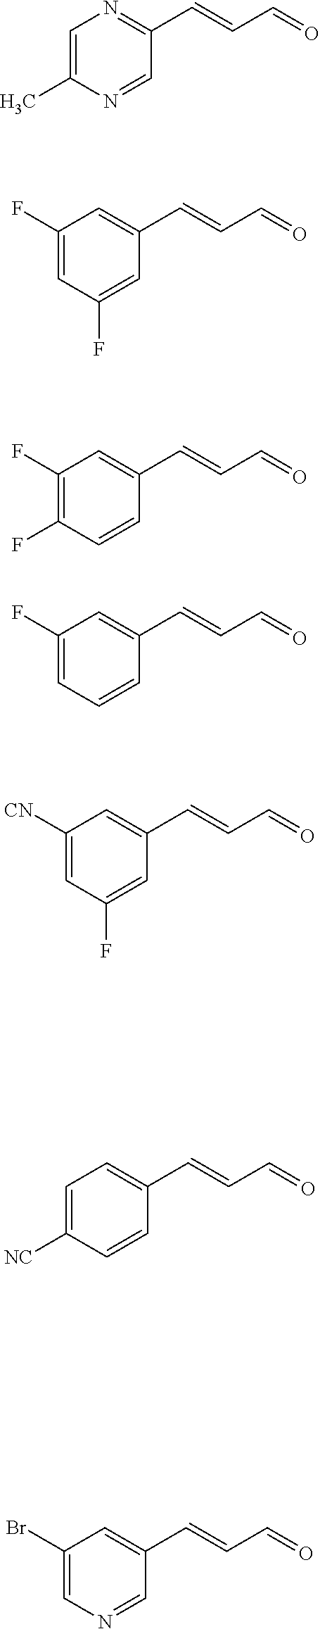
C1(C=CC=O)=CC(F)=C(F)C=C1.C1(C=CC=O)=CC(F)=CC=C1.C1(C=CC=O)=CC([CN])=CC(F)=C1.C1(C=CC=O)=CC=C([NC])C=C1.C1(C=CC=O)=CC(Br)=CN=C1.C1(C=CC=O)=NC=C(C)N=C1.C1(C=CC=O)=CC(F)=CC(F)=C1
